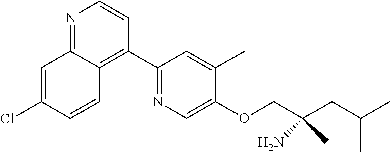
N1=C2C(=C(C3=NC=C(OCC(CC(C)C)(N)C)C(C)=C3)C=C1)C=CC(Cl)=C2
